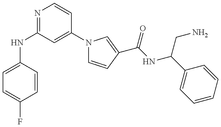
C1(NC2=NC=CC(N3C=CC(C(=O)NC(CN)C4=CC=CC=C4)=C3)=C2)=CC=C(F)C=C1
